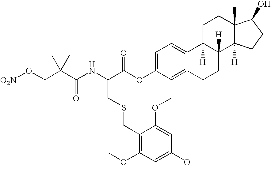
C1=C2C(=CC=C1OC(=O)C(NC(C(CO[O2N])(C)C)=O)CSCC1=C(OC)C=C(OC)C=C1OC)C1([H])C([H])(CC2)C2([H])C(C)(CC1)C(O)CC2
